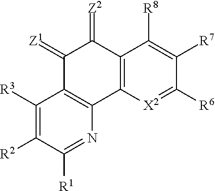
C1(=[Z1])C2=C(C3=C(C1=[Z2])C([R8])=C([R7])C([R6])=[X2]3)N=C([R1])C([R2])=C2[R3]
